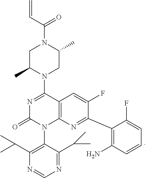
C1C(C)N(C2=NC(=O)N(C3=C(C(C)C)N=CN=C3C(C)C)C3=C2C=C(F)C(C2=C(N)C=CC=C2F)=N3)CC(C)N1C(C=C)=O
